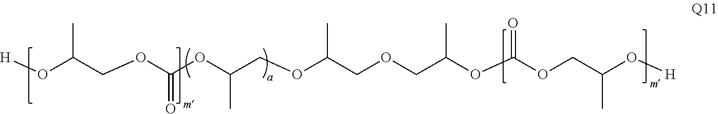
C(OC(OC(COC(COCC(OC(OCC(O[H])C)=O)C)C)C)=O)C(O[H])C
